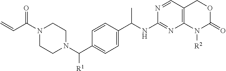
C=CC(N1CCN(C(C2=CC=C(C(NC3=NC4=C(C=N3)COC(=O)N4[R2])C)C=C2)[R1])CC1)=O
